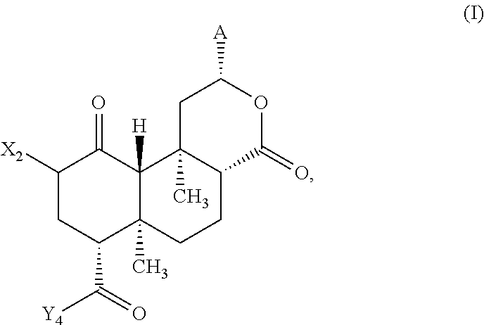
C1([X2])CC(C(=O)[Y4])C2(C)C([H])(C1=O)C1(C)C(CC2)C(=O)OC([A])C1
